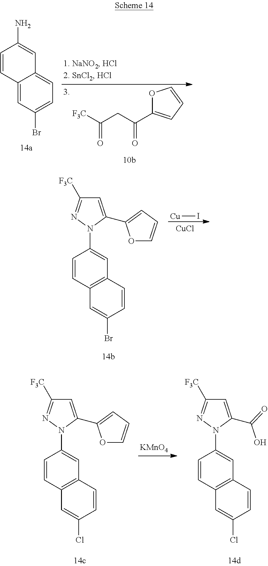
C1=CC2=CC(Br)=CC=C2C=C1N.O1C(C(CC([F3C])=O)=O)=CC=C1.C1=CC2=C(C=C1N1C(C3=CC=CO3)=CC([F3C])=N1)C=CC(Br)=C2.[CuCl].[Cu]I.C1=CC2=C(C=C1N1C(C3=CC=CO3)=CC([F3C])=N1)C=CC(Cl)=C2.[KMnO4].C1=CC2=C(C=C1N1C(C(O)=O)=CC([F3C])=N1)C=CC(Cl)=C2
